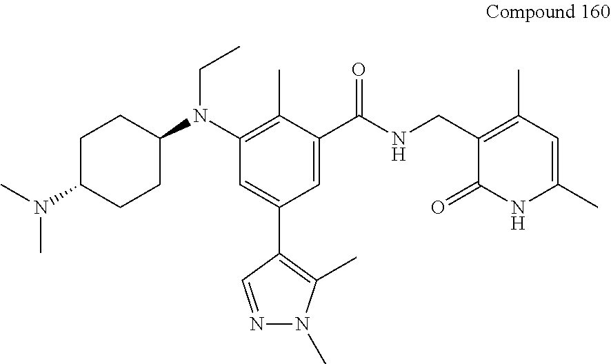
C1C(N(C)C)CCC(N(C2=C(C)C(C(NCC3=C(C)C=C(C)NC3=O)=O)=CC(C3=C(C)N(C)N=C3)=C2)CC)C1
